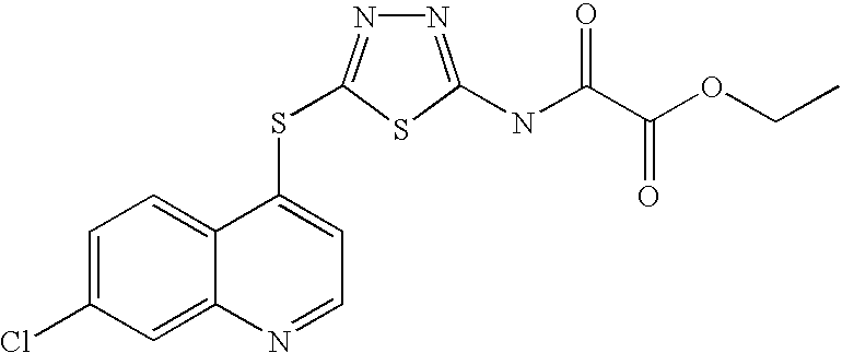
C1=C(Cl)C=C2C(=C1)C(SC1=NN=C(NC(=O)C(OCC)=O)S1)=CC=N2
